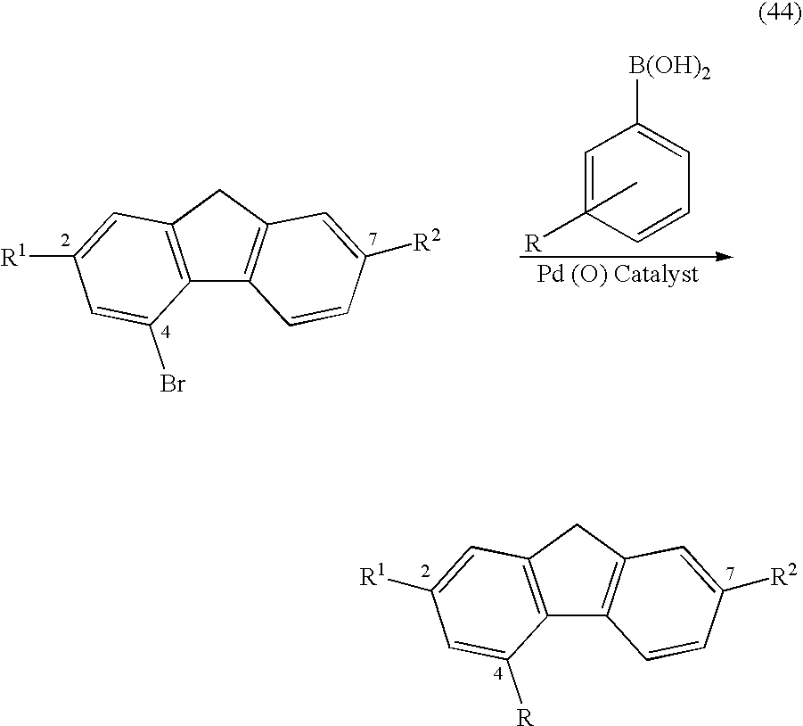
C12=C(CC3=C1C=CC([R2])=C3)C=C([R1])C=C2[R].C12=C(CC3=C1C=CC([R2])=C3)C=C([R1])C=C2Br.C1=C(C)([R])C=CC=C1[B(OH)2]
